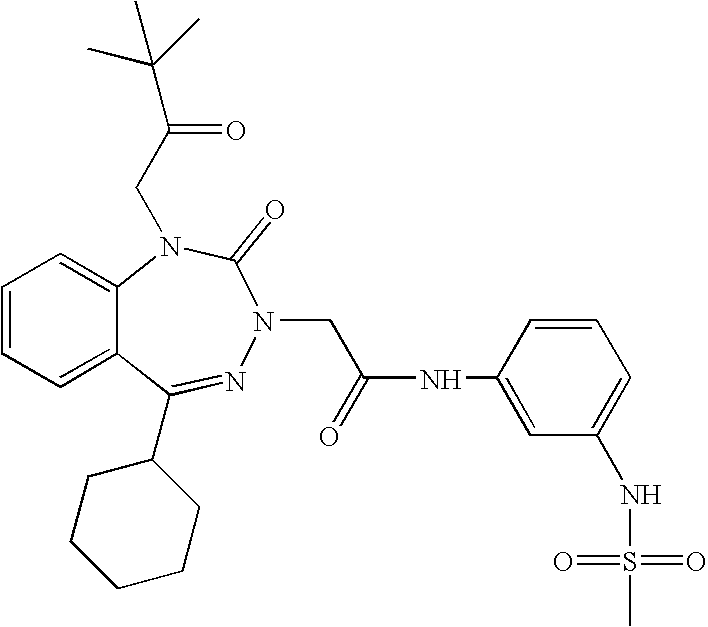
C1=CC=C2C(=C1)N(CC(=O)C(C)(C)C)C(=O)N(CC(NC1=CC(NS(C)(=O)=O)=CC=C1)=O)N=C2C1CCCCC1
